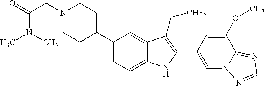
N1(CC(=O)N(C)C)CCC(C2=CC=C3C(=C2)C(C[CHF2])=C(C2=CN4C(=NC=N4)C(OC)=C2)N3)CC1
